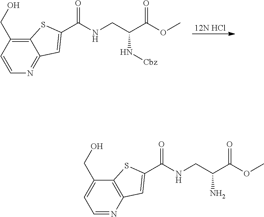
[12N HCl].C12=C(CO)C=CN=C1C=C(C(=O)NCC(C(OC)=O)N[Cbz])S2.C12=C(N=CC=C1CO)C=C(C(=O)NCC(C(OC)=O)N)S2
